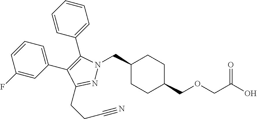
C1(CN2N=C(CCC#N)C(C3=CC=CC(F)=C3)=C2C2=CC=CC=C2)CCC(COCC(O)=O)CC1
